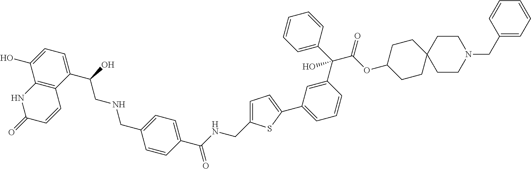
C12=C(C(C(O)CNCC3=CC=C(C(NCC4=CC=C(C5=CC=CC(C(C6=CC=CC=C6)(C(OC6CCC7(CC6)CCN(CC6=CC=CC=C6)CC7)=O)O)=C5)S4)=O)C=C3)=CC=C1O)C=CC(=O)N2
